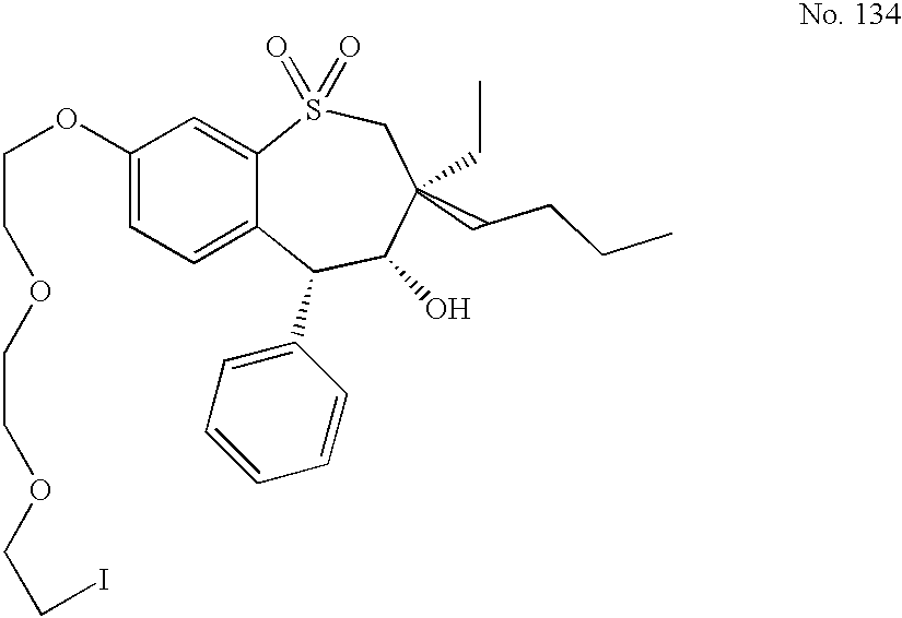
C1(OCCOCCOCCI)=CC=C2C(=C1)S(=O)(=O)CC(CC)(CCCC)C(O)C2C1=CC=CC=C1
